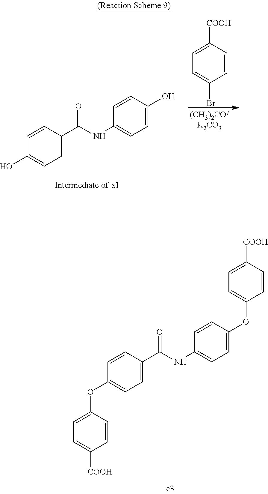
C1=CC(C(NC2=CC=C(O)C=C2)=O)=CC=C1O.C1([COOH])=CC=C(Br)C=C1.C1=CC(C(NC2=CC=C(OC3=CC=C([COOH])C=C3)C=C2)=O)=CC=C1OC1=CC=C([COOH])C=C1
